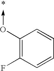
C1(O->C)=C(F)C=CC=C1
